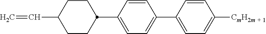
C1=C(C2CCC(C=C)CC2)C=CC(C2=CC=C([CmH2m + 1])C=C2)=C1
